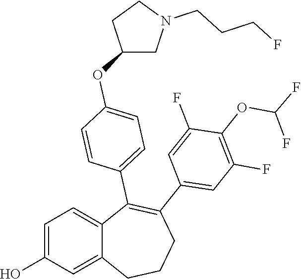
C1=C(O)C=C2C(=C1)C(C1=CC=C(OC3CN(CCCF)CC3)C=C1)=C(C1=CC(F)=C(OC(F)F)C(F)=C1)CCC2
